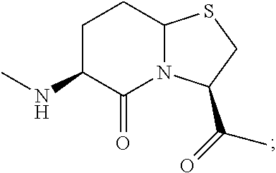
C1C(NC)C(=O)N2C(C1)SCC2C(=O)C
